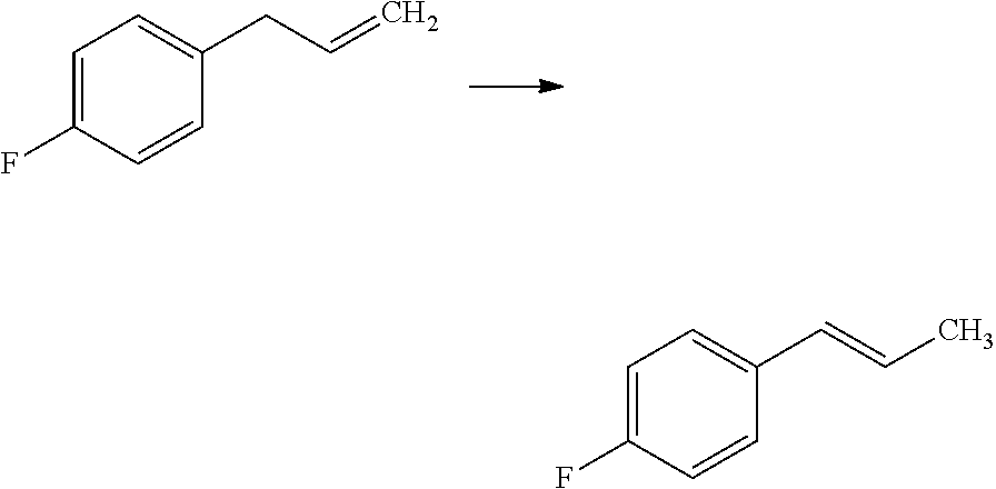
C1=C(F)C=CC(CC=C)=C1.C1=C(F)C=CC(C=CC)=C1
